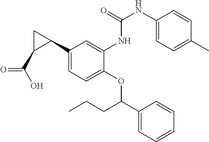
C1(C2CC2C(O)=O)=CC=C(OC(CCC)C2=CC=CC=C2)C(NC(=O)NC2=CC=C(C)C=C2)=C1
